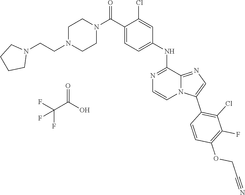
O=C(O)C(F)(F)F.C12=NC=C(C3=C(Cl)C(F)=C(OCC#N)C=C3)N1C=CN=C2NC1=CC=C(C(N2CCN(CCN3CCCC3)CC2)=O)C(Cl)=C1
